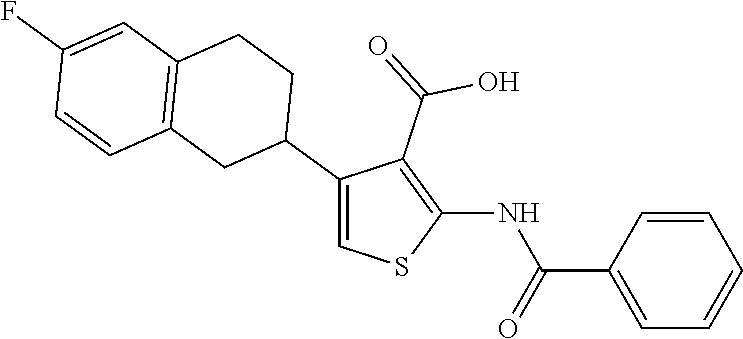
C1(C2CCC3=C(C2)C=CC(F)=C3)=CSC(NC(C2=CC=CC=C2)=O)=C1C(=O)O
